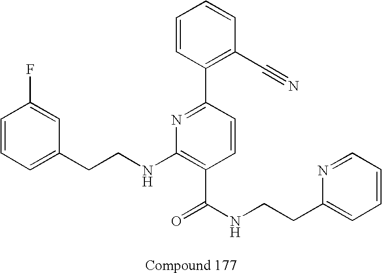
C1=CC=C(CCNC2=C(C(NCCC3=CC=CC=N3)=O)C=CC(C3=C(C#N)C=CC=C3)=N2)C=C1F
